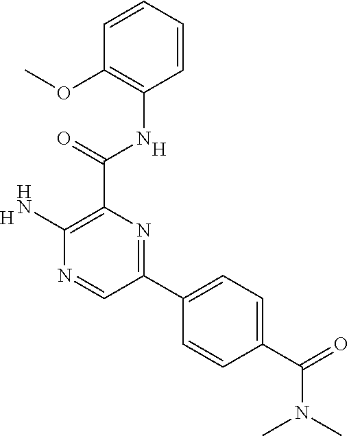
C1(OC)=C(NC(C2=C(N)N=CC(C3=CC=C(C(=O)N(C)C)C=C3)=N2)=O)C=CC=C1.[H].[H]
